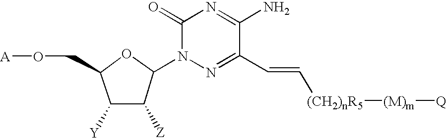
C1([Y])C([Z])C(N2N=C(C=C[(CH2)nR5][(M)m][Q])C(N)=NC2=O)OC1CO[A]
